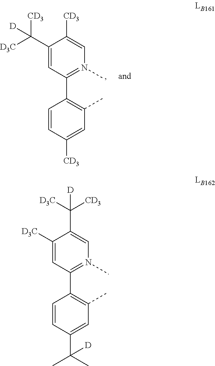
C1([D3C])=CC(C2=C(C)C=C(C(C)(C)[D])C=C2)=N(C)C=C1C([CD3])([D3C])[D].C1(C([D3C])([D])[CD3])=CC(C2=C(C)C=C([CD3])C=C2)=N(C)C=C1[CD3]
